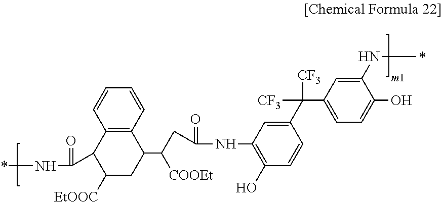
C12=C(C=CC=C1)C(C(CC(=O)NC1=C(O)C=CC(C([CF3])([CF3])C3=CC=C(O)C(N*)=C3)=C1)[COOEt])CC([EtOOC])C2C(=O)N*
